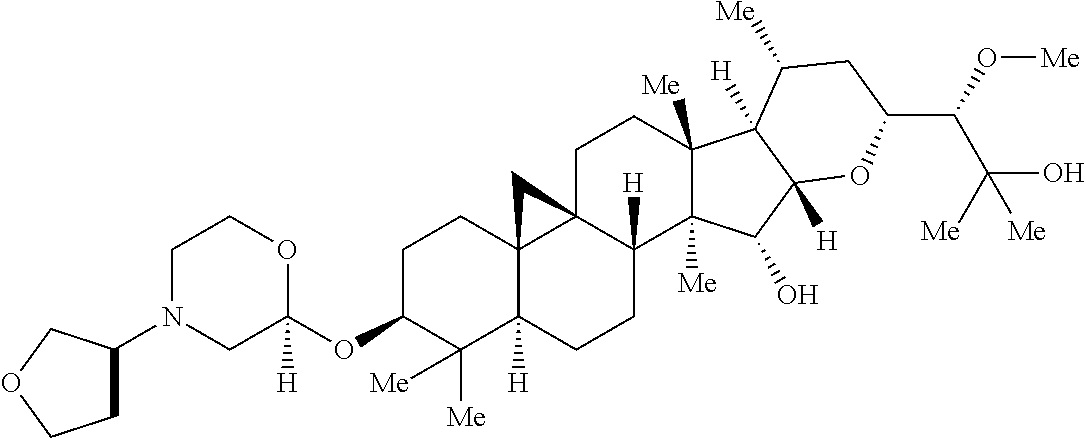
N1(C2CCOC2)CC(OC2C([Me])([Me])C3([H])C4(CC2)C2(CCC5([Me])C([Me])(C(O)C6([H])C5([H])C([Me])CC(C(C(O)([Me])[Me])O[Me])O6)C2([H])CC3)C4)([H])OCC1
